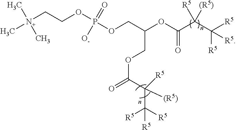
O(C(=O)C(C([R5])([R5])[R5])([R5])[(R5)])C(COP(OCCN(C)(C)C)(=O)[O-])COC(=O)C([(R5)])([R5])C([R5])([R5])[R5]
